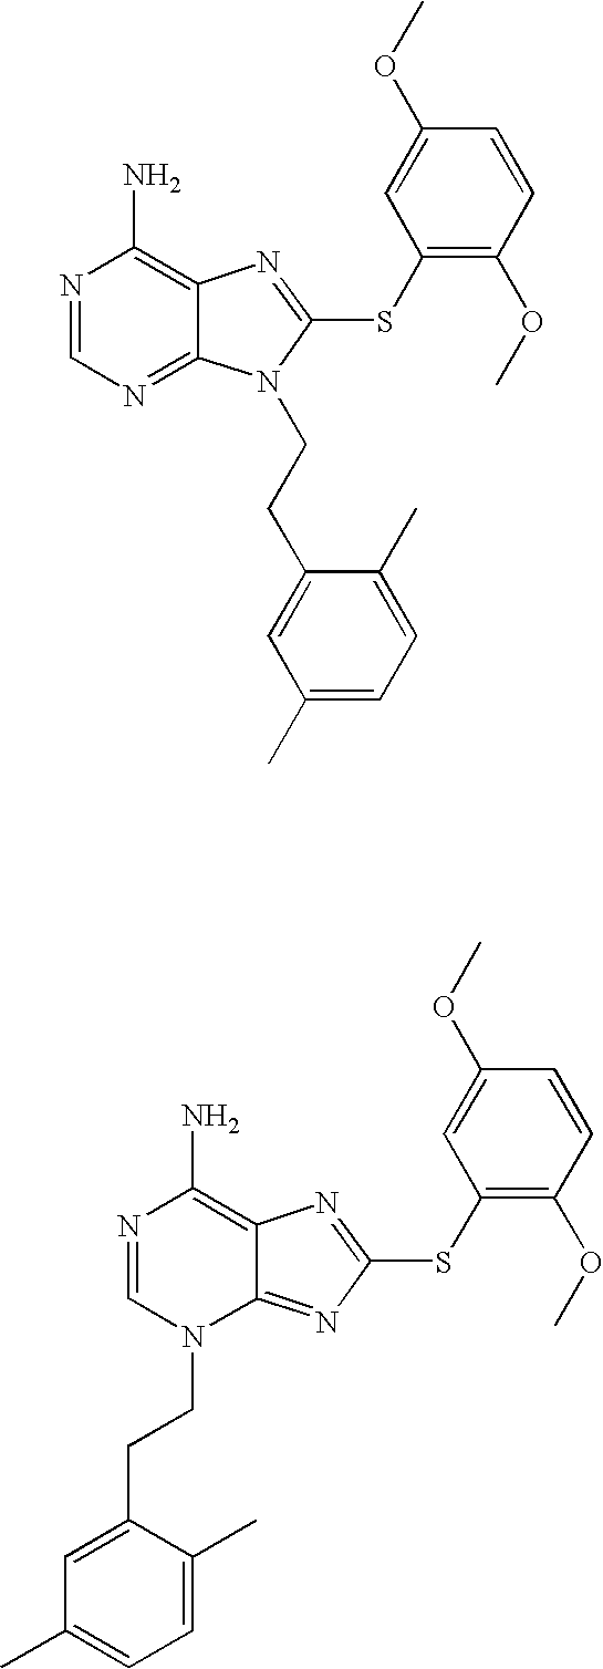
N1=CN=C2C(=C1N)N=C(SC1=C(OC)C=CC(OC)=C1)N2CCC1=CC(C)=CC=C1C.N1=CN(CCC2=CC(C)=CC=C2C)C2=NC(SC3=C(OC)C=CC(OC)=C3)=NC2=C1N
